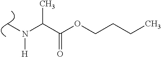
C(C(OCCCC)=O)(N(C)[H])C
